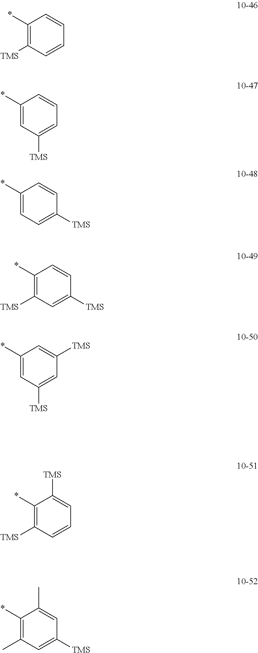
C1(*)=C([TMS])C=CC=C1.C1(*)=CC([TMS])=CC=C1.C1(*)=CC=C([TMS])C=C1.C1(*)=C([TMS])C=C([TMS])C=C1.C1(*)=CC([TMS])=CC([TMS])=C1.C1(*)=C([TMS])C=CC=C1[TMS].C1(*)=C(C)C=C([TMS])C=C1C
